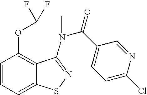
C1=CC=C2C(=C1OC(F)F)C(N(C)C(C1=CC=C(Cl)N=C1)=O)=NS2
